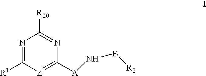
N1=C([R1])[Z]=C([A]NB[R2])N=C1[R20]
